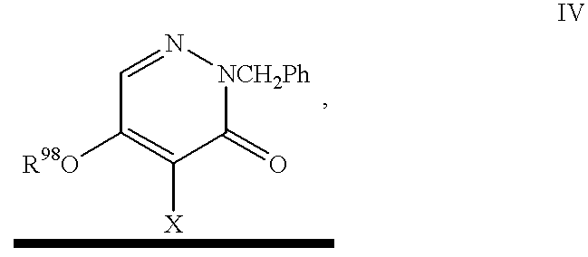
C1(=O)[NCH2Ph]N=CC([R98O])=C1[X]
